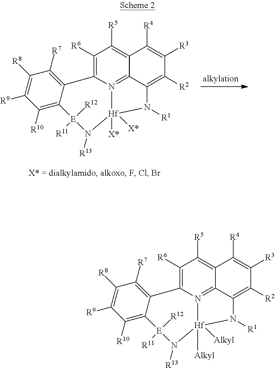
C1([R6])=C2N3=C4C(=C1[R5])C([R4])=C([R3])C([R2])=C4N([R1])[Hf]3([X*])([X*])N([R13])[E]([R12])([R11])C1=C([R10])C([R9])=C([R8])C([R7])=C12.C1([R6])=C2N3=C4C(=C1[R5])C([R4])=C([R3])C([R2])=C4N([R1])[Hf]3([Alkyl])([Alkyl])N([R13])[E]([R12])([R11])C1=C([R10])C([R9])=C([R8])C([R7])=C12
